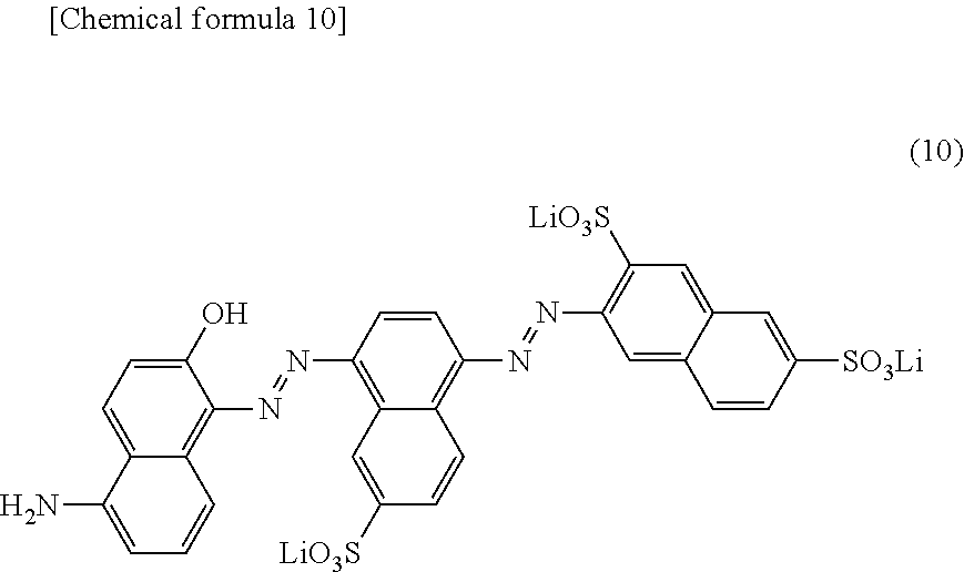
C1(O)=CC=C2C(=C1N=NC1=C3C(=C(N=NC4=C([LiO3S])C=C5C(=C4)C=CC([SO3Li])=C5)C=C1)C=CC([LiO3S])=C3)C=CC=C2N
